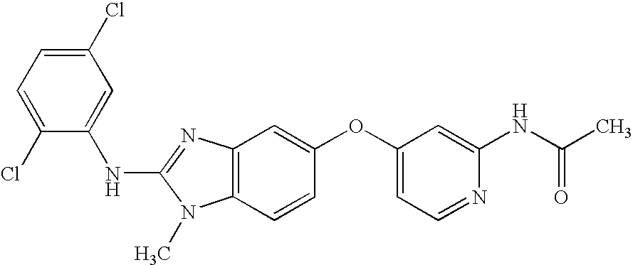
C1(Cl)=CC=C(Cl)C(NC2=NC3=C(N2C)C=CC(OC2=CC=NC(NC(C)=O)=C2)=C3)=C1
